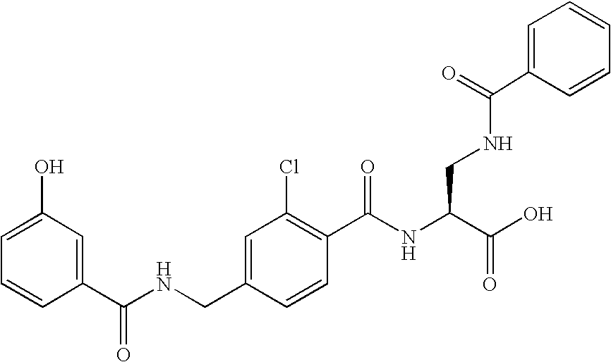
C1(O)=CC=CC(C(NCC2=CC(Cl)=C(C(NC(C(O)=O)CNC(=O)C3=CC=CC=C3)=O)C=C2)=O)=C1
